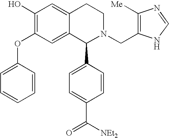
C1(O)=C(OC2=CC=CC=C2)C=C2C(=C1)CCN(CC1=C([Me])N=CN1)C2C1=CC=C(C([NEt2])=O)C=C1
